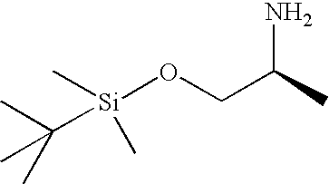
[Si](OCC(C)N)(C(C)(C)C)(C)C
